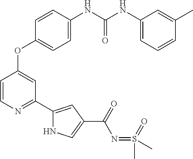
C1=CC(NC(=O)NC2=CC=CC(C)=C2)=CC=C1OC1=CC(C2=CC(C(=O)N=S(C)(C)=O)=CN2)=NC=C1
